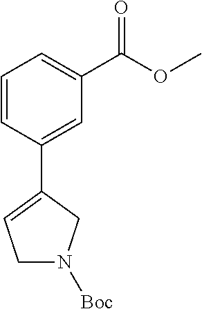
COC(C1=CC=CC(C2=CCN([Boc])C2)=C1)=O
